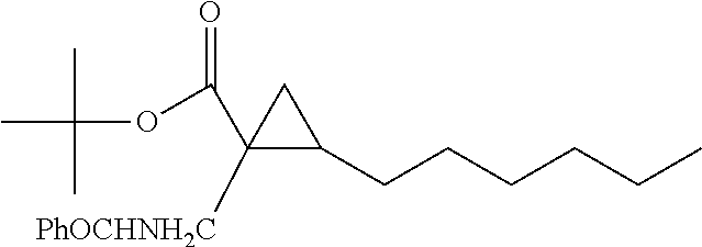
C1([PhOCHNH2C])(C(OC(C)(C)C)=O)C(CCCCCC)C1
